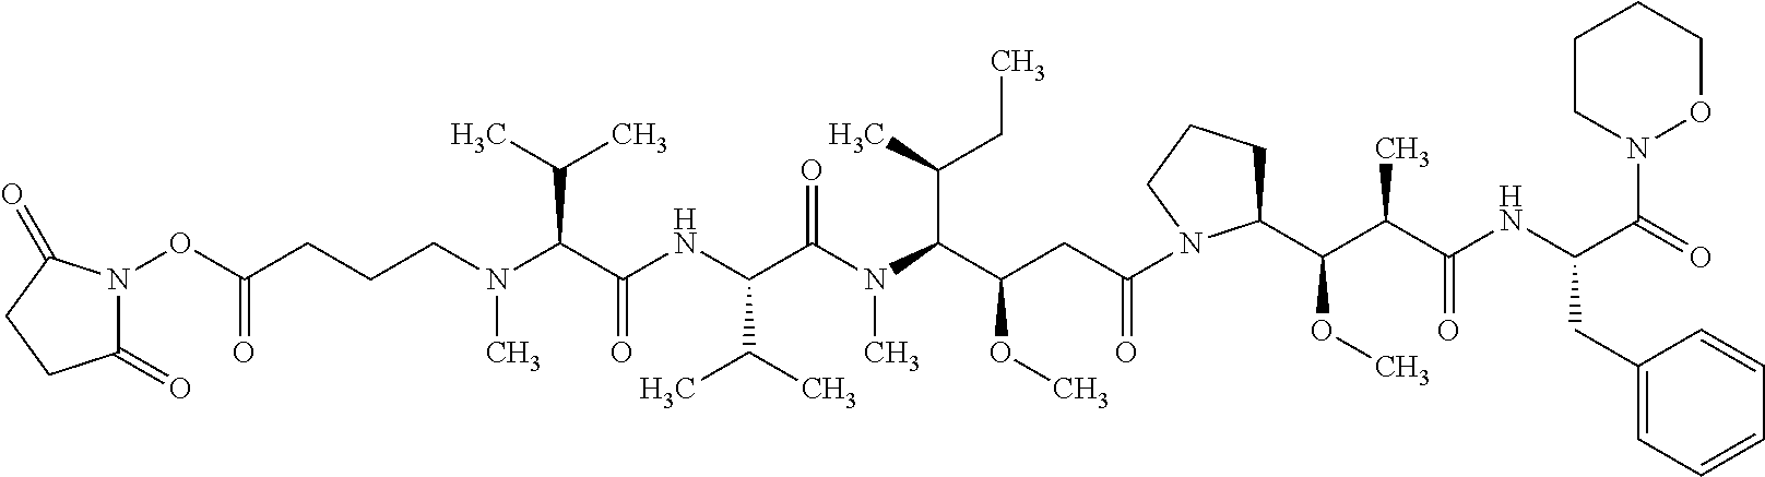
N(C(C(NC(C(N(C(C(CC(=O)N1C(C(C(C)C(NC(C(=O)N2OCCCC2)CC2=CC=CC=C2)=O)OC)CCC1)OC)C(CC)C)C)=O)C(C)C)=O)C(C)C)(CCCC(ON1C(=O)CCC1=O)=O)C
